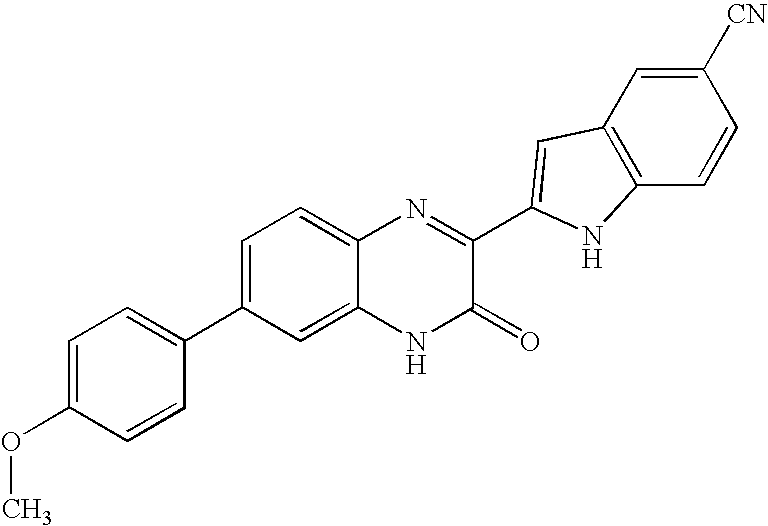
C1=C2C(=CC=C1C1=CC=C(OC)C=C1)N=C(C1=CC3=C(C=CC([CN])=C3)N1)C(=O)N2
